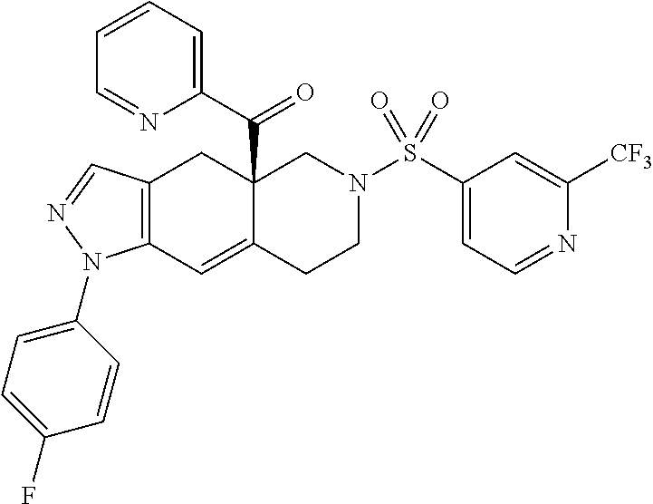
C12=C(C=C3C(C(C4=CC=CC=N4)=O)(C1)CN(S(C1=CC=NC([CF3])=C1)(=O)=O)CC3)N(C1=CC=C(F)C=C1)N=C2
